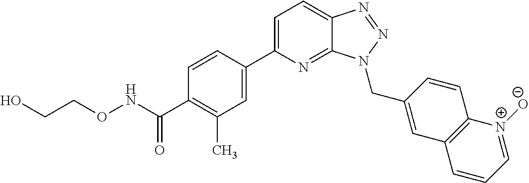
C1=C(C2=CC(C)=C(C(NOCCO)=O)C=C2)N=C2C(=C1)N=NN2CC1=CC2=C(C=C1)[N+]([O-])=CC=C2
